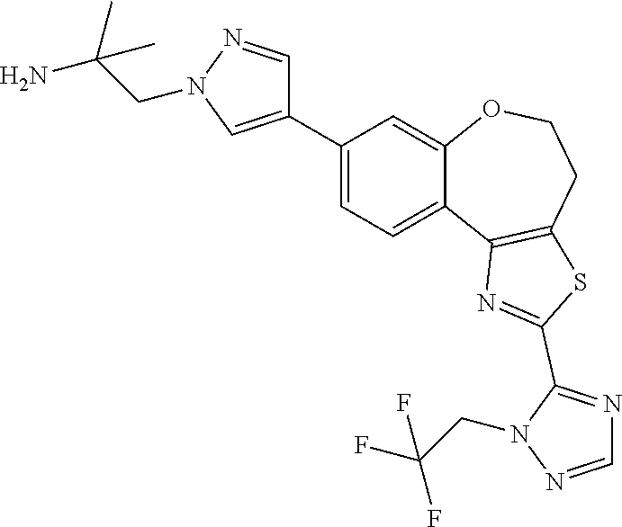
C1=C(C2=CN(CC(N)(C)C)N=C2)C=C2C(=C1)C1=C(CCO2)SC(C2=NC=NN2CC(F)(F)F)=N1
